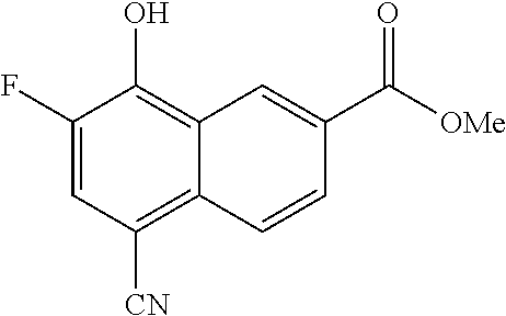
C1(F)=CC([CN])=C2C(=C1O)C=C(C([OMe])=O)C=C2
